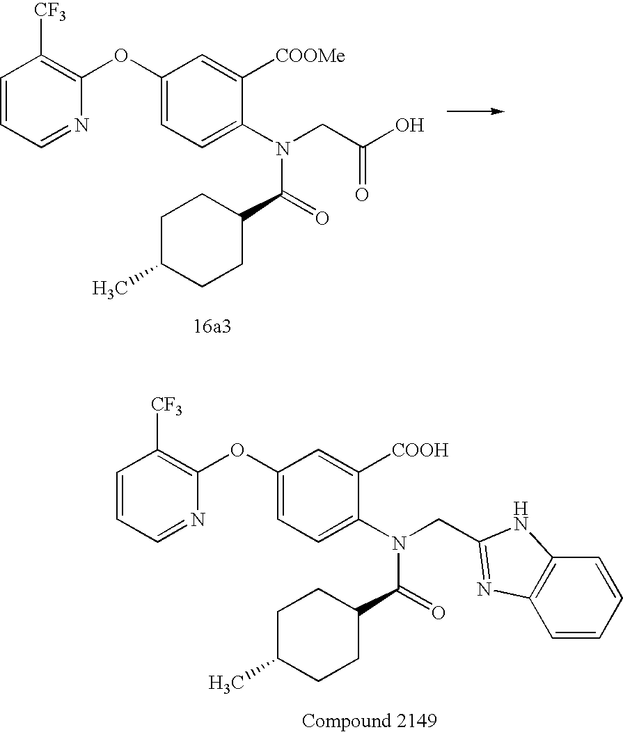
C1=CC=NC(OC2=CC=C(N(CC(O)=O)C(=O)C3CCC(C)CC3)C([COOMe])=C2)=C1[CF3].C1=CC=NC(OC2=CC=C(N(CC3=NC4=C(C=CC=C4)N3)C(=O)C3CCC(C)CC3)C([COOH])=C2)=C1[CF3]
